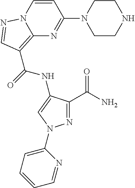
C1CN(C2=NC3=C(C(=O)NC4=CN(C5=CC=CC=N5)N=C4C(N)=O)C=NN3C=C2)CCN1
